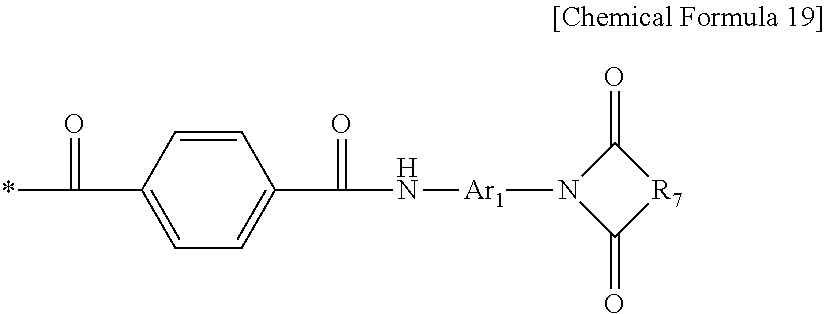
C1=CC(C(*)=O)=CC=C1C(N[Ar1]N1C(=O)[R7]C1=O)=O
